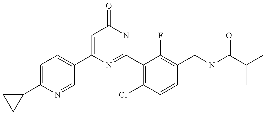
C1(C2=CC=C(C3CC3)N=C2)=CC(=O)NC(C2=C(Cl)C=CC(CNC(C(C)C)=O)=C2F)=N1
